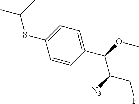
S(C1=CC=C(C(OC)C([N3])CF)C=C1)C(C)C
